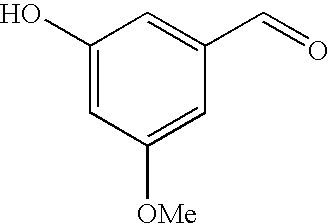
C1(O)=CC([OMe])=CC(C=O)=C1
